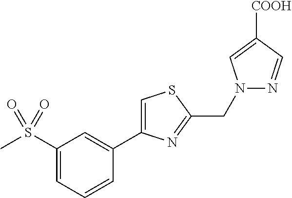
C1(S(C)(=O)=O)=CC=CC(C2=CSC(CN3N=CC([COOH])=C3)=N2)=C1
